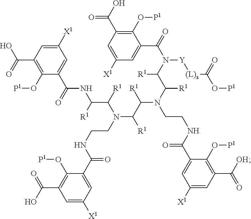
C(C(N(C(C(NC(C1=CC([X1])=CC(C(=O)O)=C1O[P1])=O)[R1])[R1])CCNC(C1=CC([X1])=CC(C(O)=O)=C1O[P1])=O)[R1])([R1])N(CCNC(C1=CC([X1])=CC(C([OH])=O)=C1O[P1])=O)C(C([R1])N([Y][(L)x]C(O[P1])=O)C(C1=CC([X1])=CC(C(=O)O)=C1O[P1])=O)[R1]
